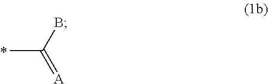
CC(B)=[A]
